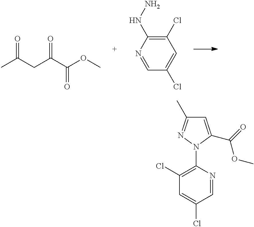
CC(CC(C(OC)=O)=O)=O.C1=C(Cl)C=NC(NN)=C1Cl.C1(Cl)=C(N2C(C(OC)=O)=CC(C)=N2)N=CC(Cl)=C1
